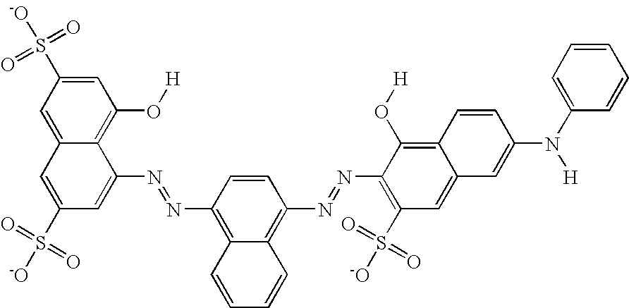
C1=C(S(=O)(=O)[-O])C=C(N=NC2=C3C(=C(N=NC4=C(S(=O)(=O)[-O])C=C5C(=C4O[H])C=CC(N(C4=CC=CC=C4)[H])=C5)C=C2)C=CC=C3)C2=C(O[H])C=C(S(=O)(=O)[-O])C=C12
